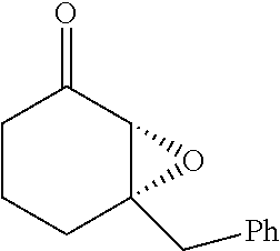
C1(=O)CCCC2(C[Ph])C1O2
